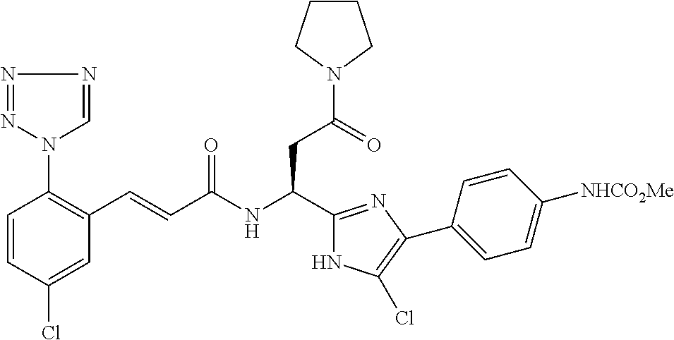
C1(Cl)=CC(C=CC(NC(CC(N2CCCC2)=O)C2=NC(C3=CC=C([NHCO2Me])C=C3)=C(Cl)N2)=O)=C(N2N=NN=C2)C=C1
